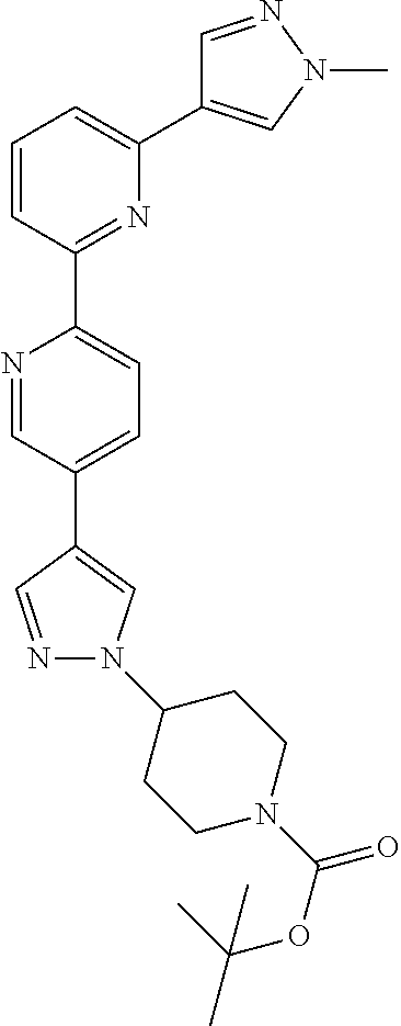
N1=CC(C2=CN(C3CCN(C(=O)OC(C)(C)C)CC3)N=C2)=CC=C1C1=NC(C2=CN(C)N=C2)=CC=C1
